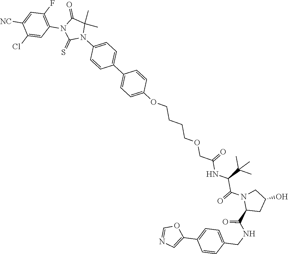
C1(OCCCCOCC(NC(C(N2CC(O)CC2C(NCC2=CC=C(C3=CN=CO3)C=C2)=O)=O)C(C)(C)C)=O)=CC=C(C2=CC=C(N3C(=S)N(C4=C(F)C=C([NC])C(Cl)=C4)C(=O)C3(C)C)C=C2)C=C1
